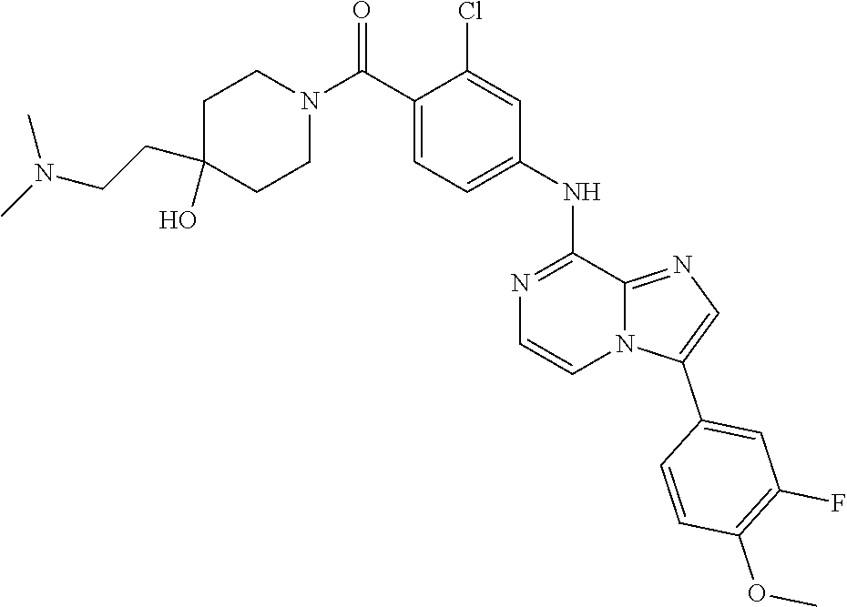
C1(C(N2CCC(O)(CCN(C)C)CC2)=O)=CC=C(NC2=NC=CN3C2=NC=C3C2=CC(F)=C(OC)C=C2)C=C1Cl
